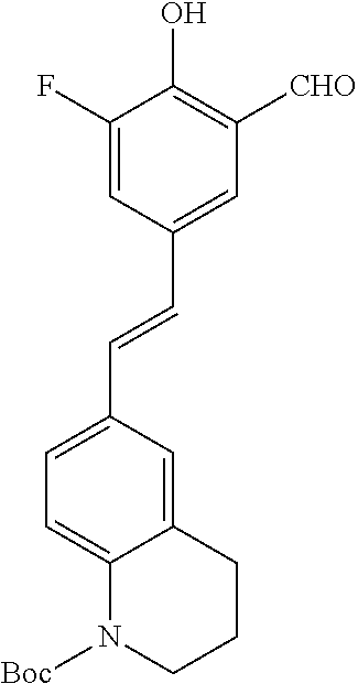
C1=C(F)C(O)=C([CHO])C=C1C=CC1=CC=C2C(=C1)CCCN2[Boc]
